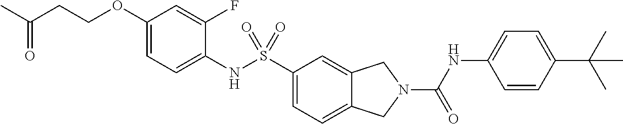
C1(OCCC(C)=O)=CC=C(NS(C2=CC=C3C(=C2)CN(C(NC2=CC=C(C(C)(C)C)C=C2)=O)C3)(=O)=O)C(F)=C1
